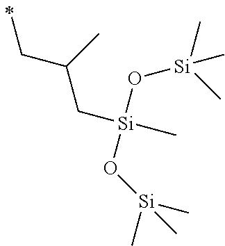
C(C(C)C[Si](O[Si](C)(C)C)(C)O[Si](C)(C)C)C
